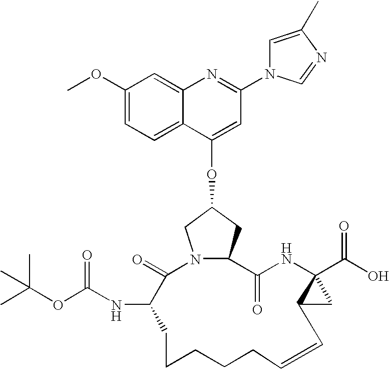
C1(OC)=CC=C2C(=C1)N=C(N1C=C(C)N=C1)C=C2OC1CN2C(C(=O)NC3(C(O)=O)C(C3)C=CCCCCCC(NC(OC(C)(C)C)=O)C2=O)C1
